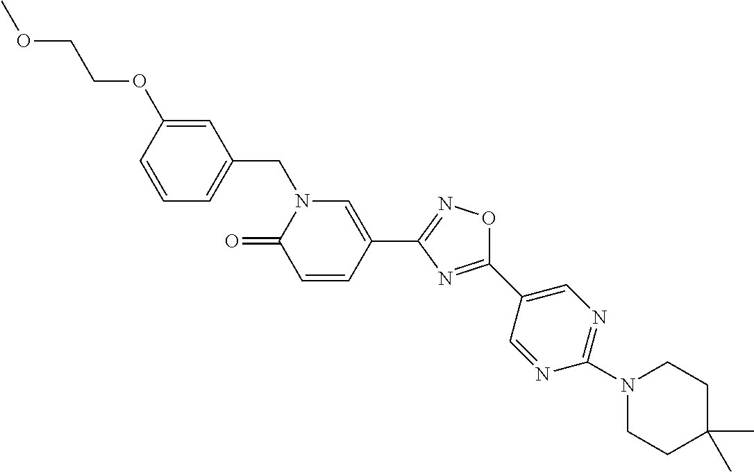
C1=CC(OCCOC)=CC(CN2C(=O)C=CC(C3=NOC(C4=CN=C(N5CCC(C)(C)CC5)N=C4)=N3)=C2)=C1
